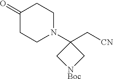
O=C1CCN(C2(C[CN])C[NBoc]C2)CC1
